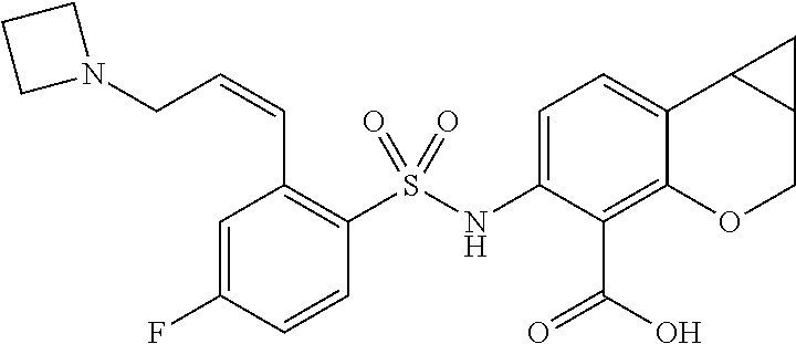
C1(S(NC2=CC=C3C(=C2C(O)=O)OCC2C3C2)(=O)=O)=C(C=CCN2CCC2)C=C(F)C=C1
